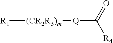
[R1][(CR2R3)m][Q]C([R4])=O
